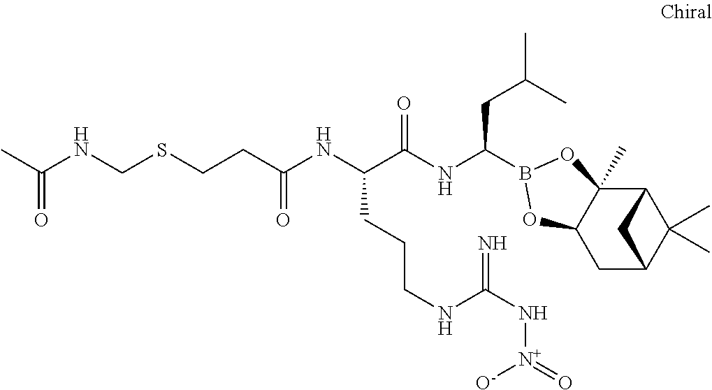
C12C3(C)C(CC(C1(C)C)C2)OB(C(NC(C(NC(=O)CCSCNC(C)=O)CCCNC(N[N+]([O-])=O)=N)=O)CC(C)C)O3
